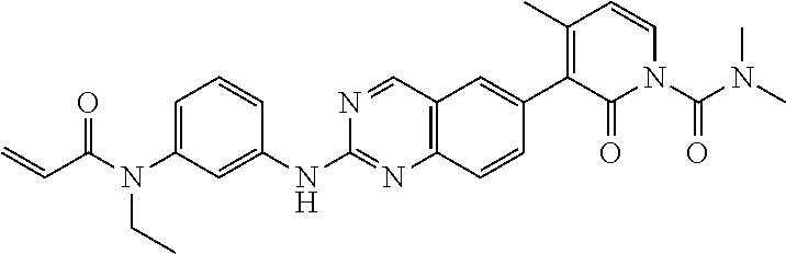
C1=C(N(C(C=C)=O)CC)C=C(NC2=NC3=C(C=N2)C=C(C2=C(C)C=CN(C(N(C)C)=O)C2=O)C=C3)C=C1
